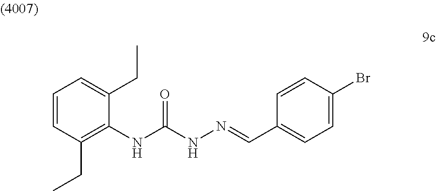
C1=CC(CC)=C(NC(NN=CC2=CC=C(Br)C=C2)=O)C(CC)=C1
